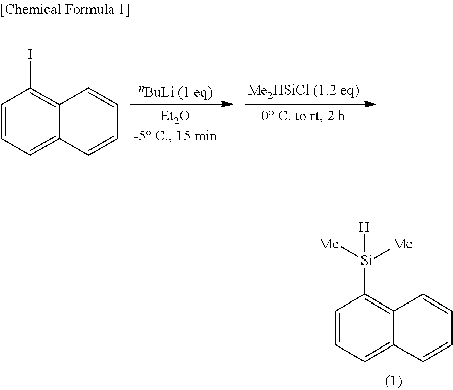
C1=CC=C2C(=C1[Si]([Me])([Me])[H])C=CC=C2.C1=CC=C2C(=C1I)C=CC=C2
